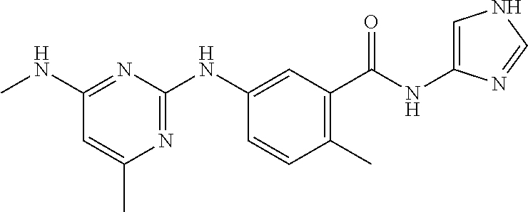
C1=CC(C)=C(C(NC2=CNC=N2)=O)C=C1NC1=NC(C)=CC(NC)=N1
